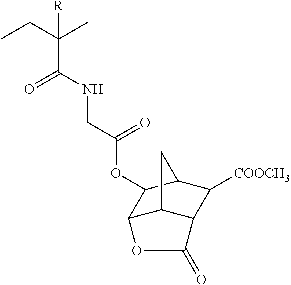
O(C(CNC(=O)C([R])(CC)C)=O)C1C2C3C(C([COOCH3])C1C3)C(=O)O2
